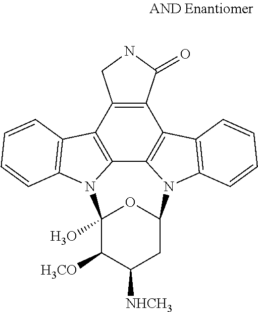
C12=C(C(=O)NC1)C1=C3C4=C2C2=C(N4C4(O)C([H3CO])C([NHCH3])CC(N3C3=C1C=CC=C3)O4)C=CC=C2
